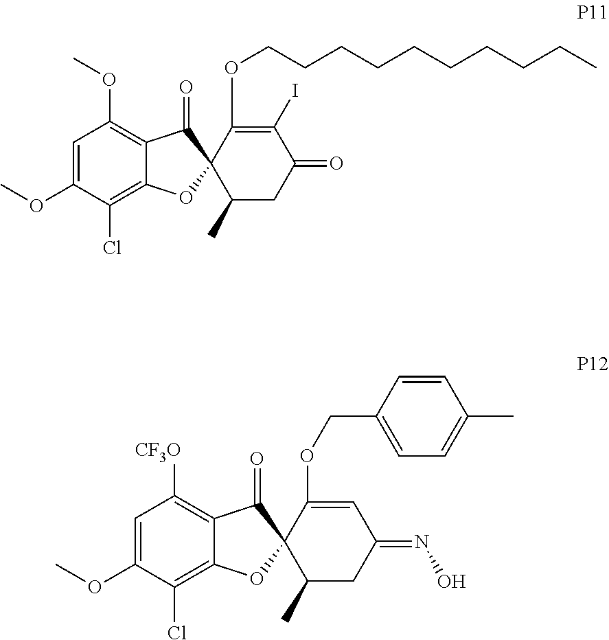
C1=C(OC)C(Cl)=C2C(=C1OC)C(=O)C1(O2)C(C)CC(=O)C(I)=C1OCCCCCCCCCC.C1=C(OC)C(Cl)=C2C(=C1[CF3O])C(=O)C1(O2)C(C)CC(=NO)C=C1OCC1=CC=C(C)C=C1
